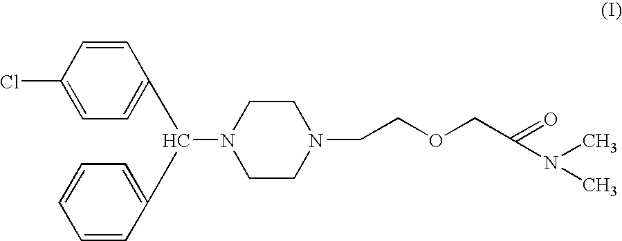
C1=CC(Cl)=CC=C1C(N1CCN(CCOCC(=O)N(C)C)CC1)C1=CC=CC=C1
